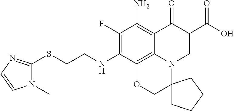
C1(F)=C(NCCSC2=NC=CN2C)C2=C3C(=C1N)C(=O)C(C(=O)O)=CN3C1(CO2)CCCC1
